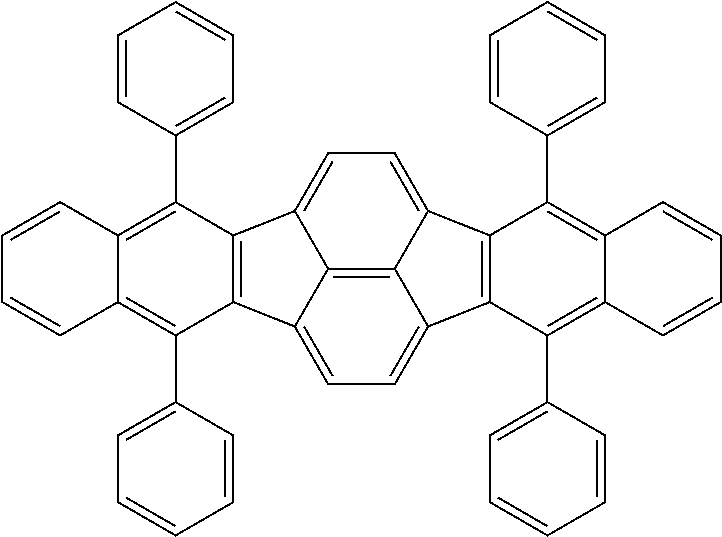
C12=C3C4=CC=C1C1=C(C2=CC=C3C2=C4C(C3=CC=CC=C3)=C3C(=C2C2=CC=CC=C2)C=CC=C3)C(C2=CC=CC=C2)=C2C(=C1C1=CC=CC=C1)C=CC=C2
